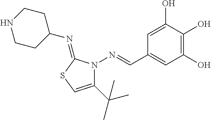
C1=C(O)C(O)=C(O)C=C1C=NN1C(C(C)(C)C)=CSC1=NC1CCNCC1
